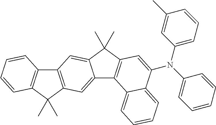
C12=C(C(C)(C)C3=C1C=CC=C3)C=C1C(=C2)C(C)(C)C2=C1C1=CC=CC=C1C(N(C1=CC=CC=C1)C1=CC=CC(C)=C1)=C2
